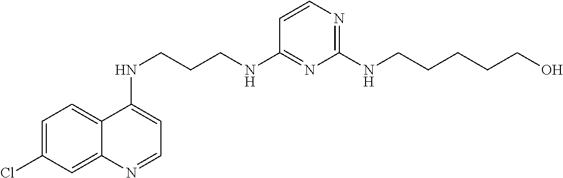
C12=CC=C(Cl)C=C1N=CC=C2NCCCNC1=NC(NCCCCCO)=NC=C1
